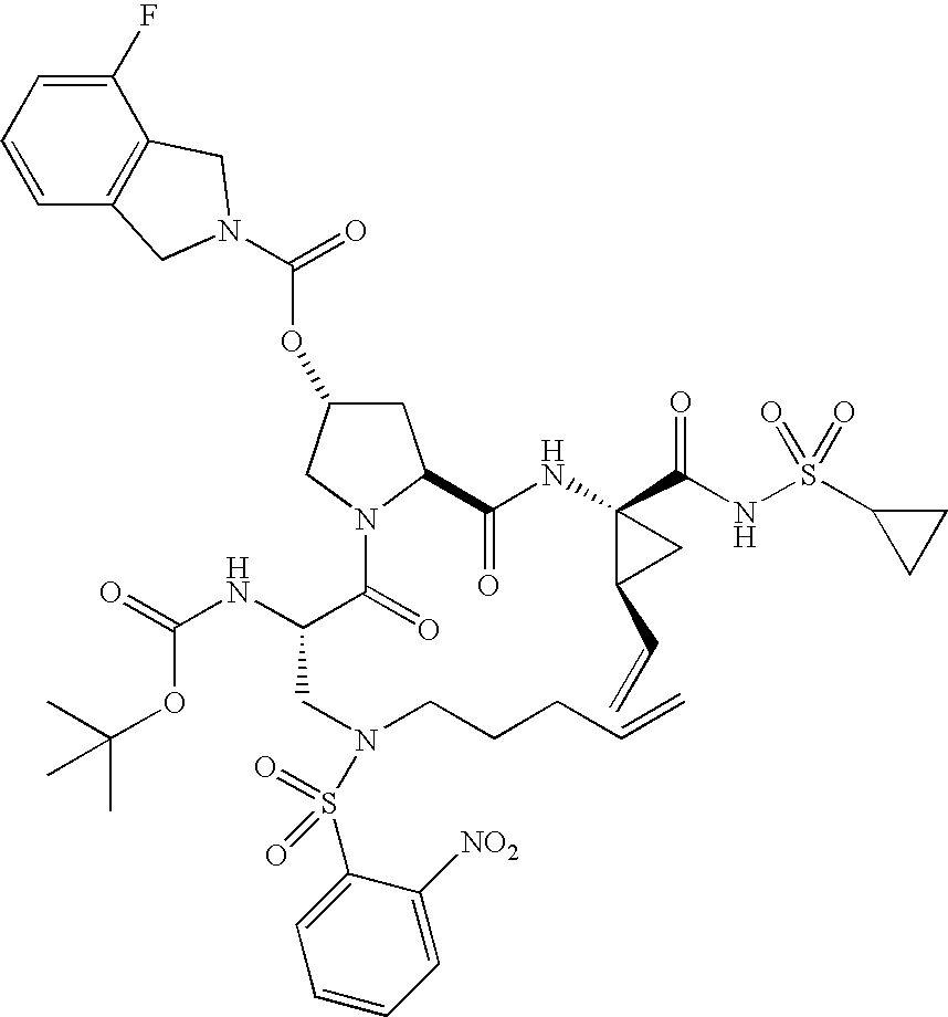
C1(F)=CC=CC2=C1CN(C(=O)OC1CC(C(NC3(C(NS(C4CC4)(=O)=O)=O)C(C=C)C3)=O)N(C(=O)C(NC(=O)OC(C)(C)C)CN(S(C3=CC=CC=C3[NO2])(=O)=O)CCCC=C)C1)C2
